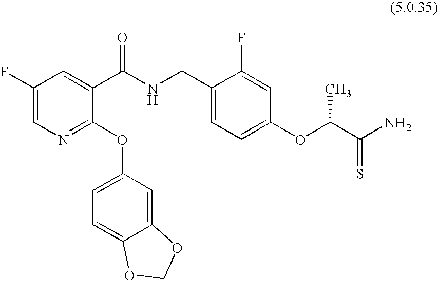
C1=C(F)C=C(C(NCC2=CC=C(OC(C(N)=S)C)C=C2F)=O)C(OC2=CC=C3C(=C2)OCO3)=N1
